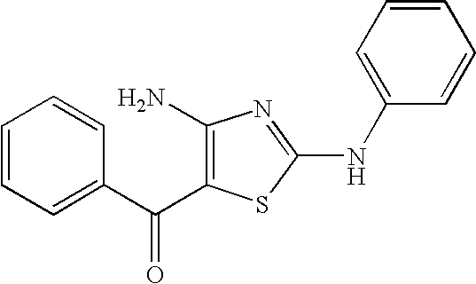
C1=CC=C(C(=O)C2=C(N)N=C(NC3=CC=CC=C3)S2)C=C1
